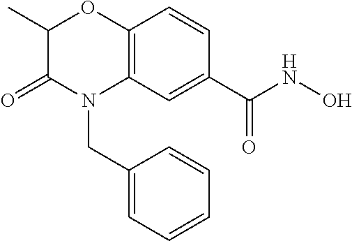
C1(C)C(=O)N(CC2=CC=CC=C2)C2=C(O1)C=CC(C(NO)=O)=C2
